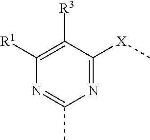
N1=C([X]C)C([R3])=C([R1])N=C1C
